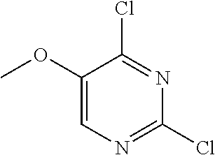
C1(OC)=CN=C(Cl)N=C1Cl
